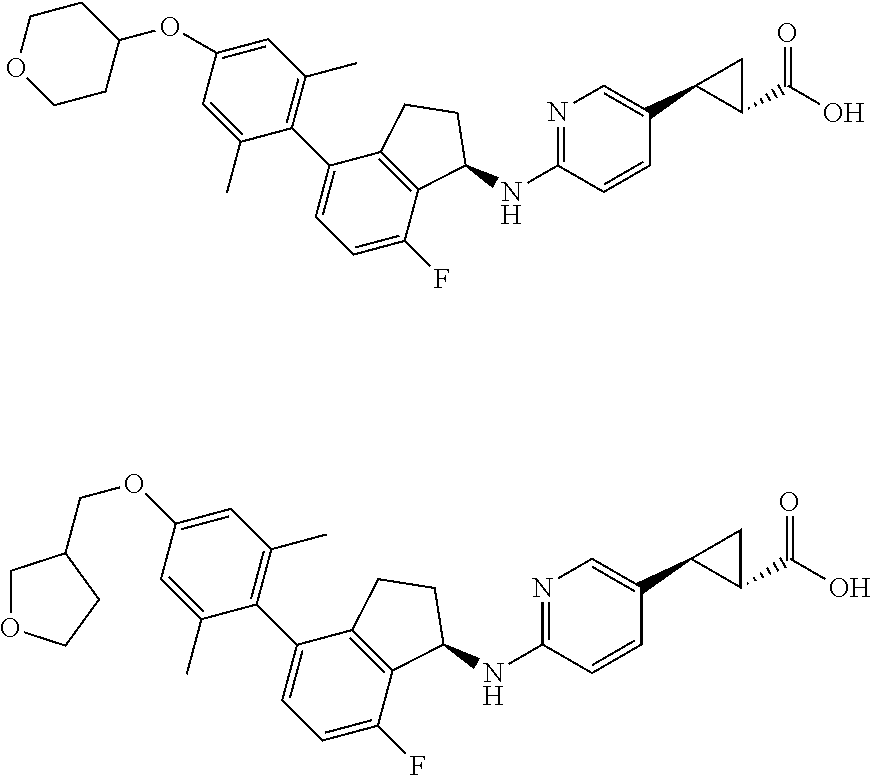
C1OCCC(OC2=CC(C)=C(C3=CC=C(F)C4=C3CCC4NC3=NC=C(C4C(C(O)=O)C4)C=C3)C(C)=C2)C1.C1(OCC2COCC2)=CC(C)=C(C2=CC=C(F)C3=C2CCC3NC2=NC=C(C3C(C(O)=O)C3)C=C2)C(C)=C1
